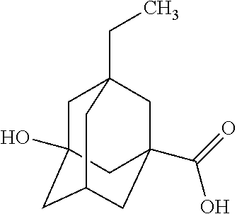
C1C2(O)CC3CC(C(O)=O)(CC1(CC)C3)C2
